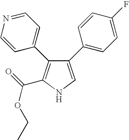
C1(C2=CC=C(F)C=C2)=CNC(C(=O)OCC)=C1C1=CC=NC=C1
